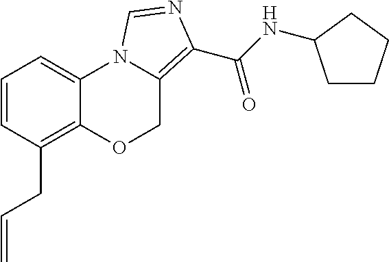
C1=CC(CC=C)=C2C(=C1)N1C(=C(C(NC3CCCC3)=O)N=C1)CO2
